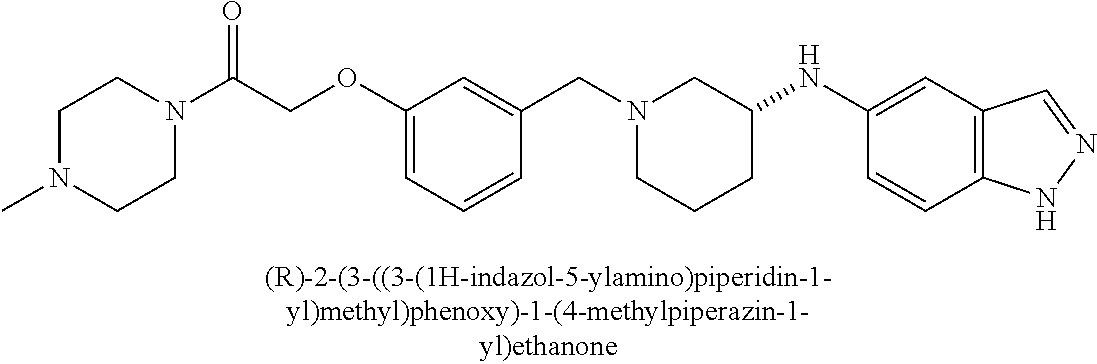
N1(CC2=CC(OCC(N3CCN(C)CC3)=O)=CC=C2)CCCC(NC2=CC3=C(C=C2)NN=C3)C1
